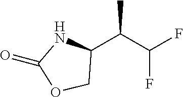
C1C(C(C(F)F)C)NC(=O)O1
